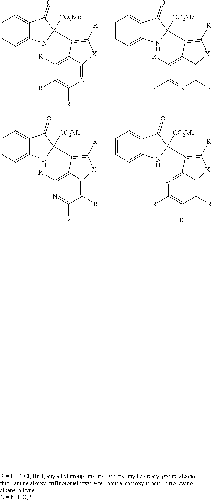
C1=CC=C2C(=C1)C(=O)C([CO2Me])(C1=C([R])[X]C3=NC([R])=C([R])C([R])=C31)N2.C1=CC=C2C(=C1)C(=O)C([CO2Me])(C1=C([R])[X]C3=C([R])N=C([R])C([R])=C31)N2.C1=CC=C2C(=C1)C(=O)C([CO2Me])(C1=C([R])[X]C3=C([R])C([R])=NC([R])=C31)N2.C1=CC=C2C(=C1)C(=O)C([CO2Me])(C1=C([R])[X]C3=C([R])C([R])=C([R])N=C31)N2
